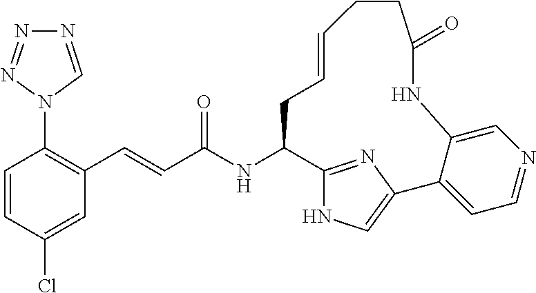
C(NC1C2=NC(=CN2)C2=CC=NC=C2NC(=O)CCC=CC1)(=O)C=CC1=C(N2C=NN=N2)C=CC(Cl)=C1
